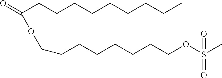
C(CCCCCCCCC)(OCCCCCCCCOS(C)(=O)=O)=O
